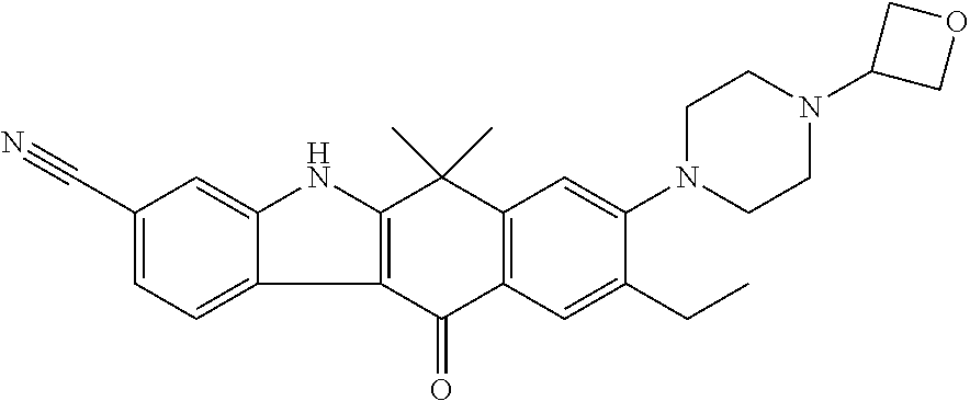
C12=C(C(=O)C3=C(C1(C)C)C=C(N1CCN(C4COC4)CC1)C(CC)=C3)C1=CC=C(C#N)C=C1N2
